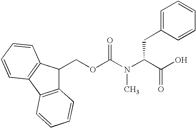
C12=C(C3=C(C1COC(N(C(C(O)=O)CC1=CC=CC=C1)C)=O)C=CC=C3)C=CC=C2
